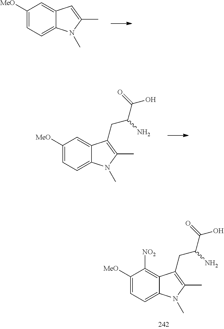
C12=CC([MeO])=CC=C1N(C)C(C)=C2CC(C(O)=O)N.C12=CC([MeO])=CC=C1N(C)C(C)=C2.C12=C([NO2])C([MeO])=CC=C1N(C)C(C)=C2CC(C(O)=O)N
